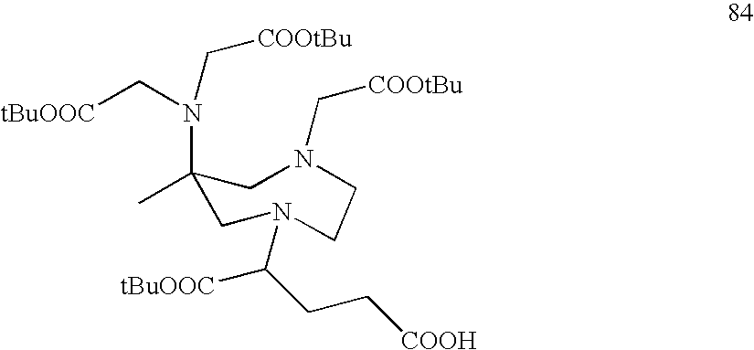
C1(C)(N(C[tBuOOC])C[COOtBu])CN(C([tBuOOC])CC[COOH])CCN(C[COOtBu])C1
